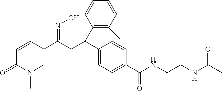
C1=CC(C(CC(C2=CC=C(C(NCCNC(C)=O)=O)C=C2)C2=C(C)C=CC=C2)=NO)=CN(C)C1=O
